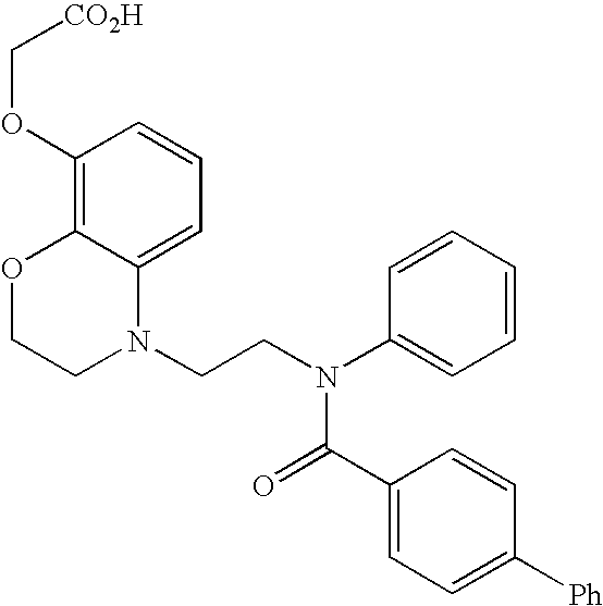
C1=C2C(=C(OC[CO2H])C=C1)OCCN2CCN(C1=CC=CC=C1)C(=O)C1=CC=C([Ph])C=C1
